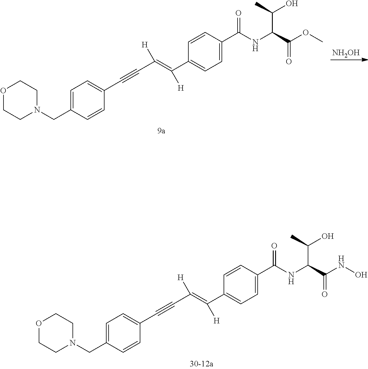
N1(CC2=CC=C(C#CC(=C(C3=CC=C(C(NC(C(OC)=O)C(O)C)=O)C=C3)[H])[H])C=C2)CCOCC1.[NH2OH].N1(CC2=CC=C(C#CC(=C(C3=CC=C(C(NC(C(NO)=O)C(O)C)=O)C=C3)[H])[H])C=C2)CCOCC1
